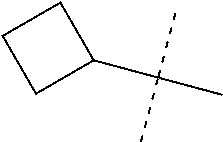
C(C)(C)(C)C1CCC1
